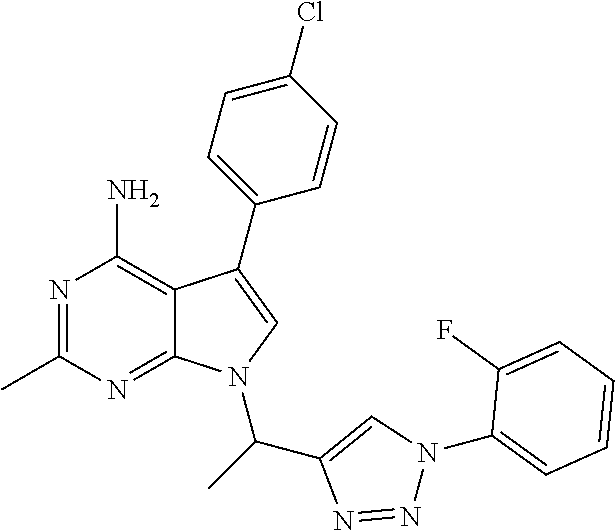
N1=C(C)N=C2C(=C1N)C(C1=CC=C(Cl)C=C1)=CN2C(C1=CN(C2=CC=CC=C2F)N=N1)C
